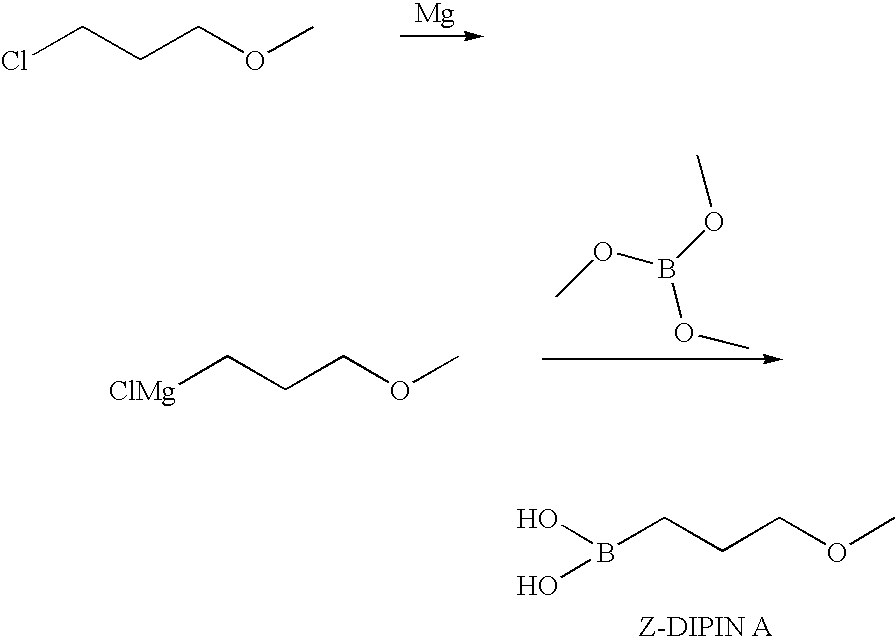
B(CCCOC)(O)O.[Mg].ClCCCOC.COB(OC)OC.[ClMg]CCCOC
